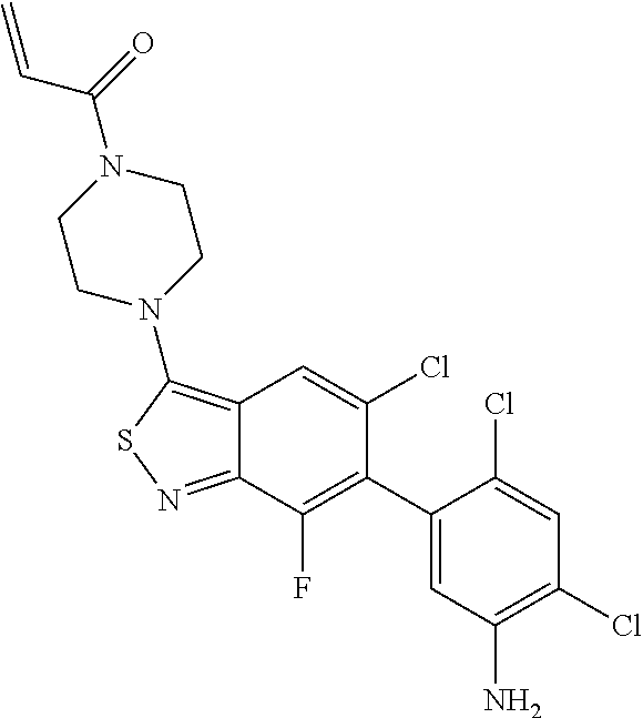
C12=C(N3CCN(C(=O)C=C)CC3)SN=C1C(F)=C(C1=CC(N)=C(Cl)C=C1Cl)C(Cl)=C2
